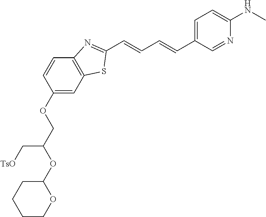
C1C(OC(C[TsO])COC2=CC3=C(C=C2)N=C(C=CC=CC2=CC=C(NC)N=C2)S3)OCCC1
